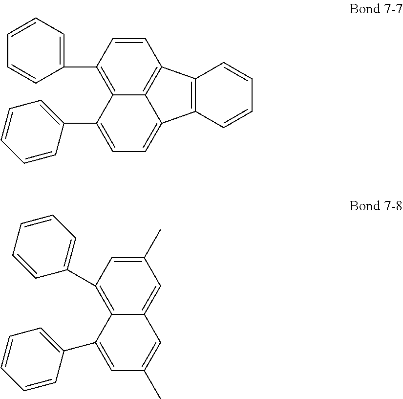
C1=C2C3=C(C4=C2C(=C(C2=CC=CC=C2)C=C4)C(C2=CC=CC=C2)=C1)C=CC=C3.C1(C)=CC(C2=CC=CC=C2)=C2C(=C1)C=C(C)C=C2C1=CC=CC=C1
